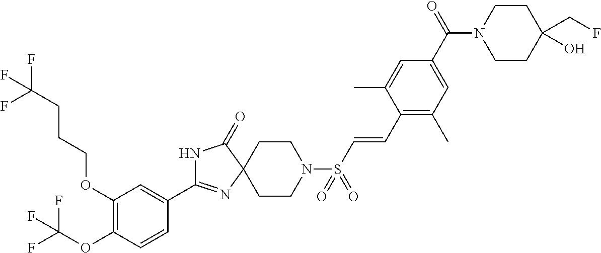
N1C(C2=CC(OCCCC(F)(F)F)=C(OC(F)(F)F)C=C2)=NC2(C1=O)CCN(S(C=CC1=C(C)C=C(C(N3CCC(CF)(O)CC3)=O)C=C1C)(=O)=O)CC2
